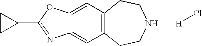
C12=CC3=C(C=C1N=C(C1CC1)O2)CCNCC3.[H]Cl
